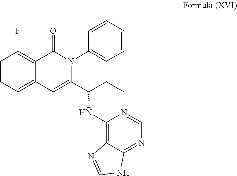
C1=CC=C2C(=C1F)C(=O)N(C1=CC=CC=C1)C(C(NC1=C3C(=NC=N1)NC=N3)CC)=C2
